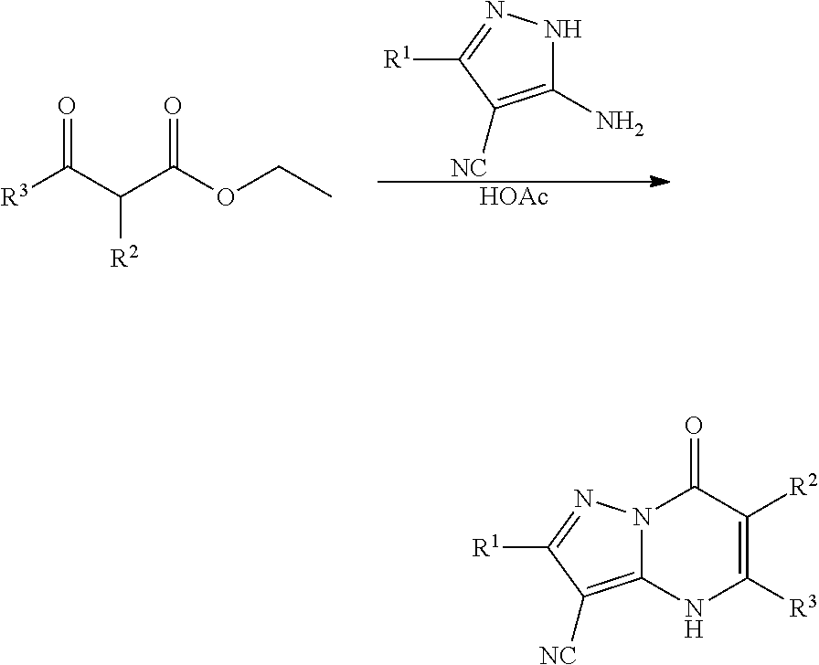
C1(N)=C([NC])C([R1])=NN1.[HOAc].[R3]C(C(C(OCC)=O)[R2])=O.C12=C([NC])C([R1])=NN1C(=O)C([R2])=C([R3])N2
